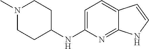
C1=C(NC2CCN(C)CC2)N=C2C(=C1)C=CN2
